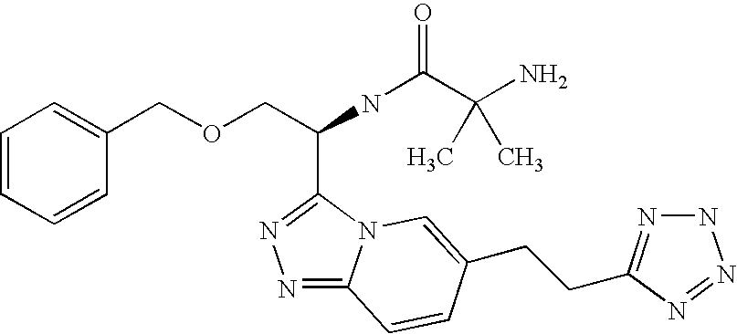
N1=C2N(C(C(COCC3=CC=CC=C3)NC(C(N)(C)C)=O)=N1)C=C(CCC1=NNN=N1)C=C2
